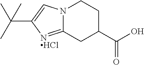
C12=[NHCl]C(C(C)(C)C)=CN1CCC(C(O)=O)C2
